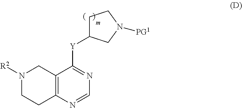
N1([R2])CCC2=C(C1)C([Y]C1CCN([PG1])C1)=NC=N2
